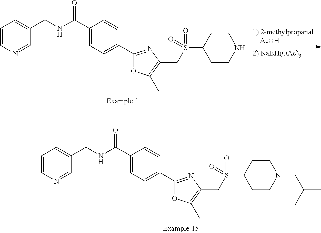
C1=CN=CC(CNC(C2=CC=C(C3=NC(CS(C4CCN(CC(C)C)CC4)(=O)=O)=C(C)O3)C=C2)=O)=C1.C1=CN=CC(CNC(C2=CC=C(C3=NC(CS(C4CCNCC4)(=O)=O)=C(C)O3)C=C2)=O)=C1
